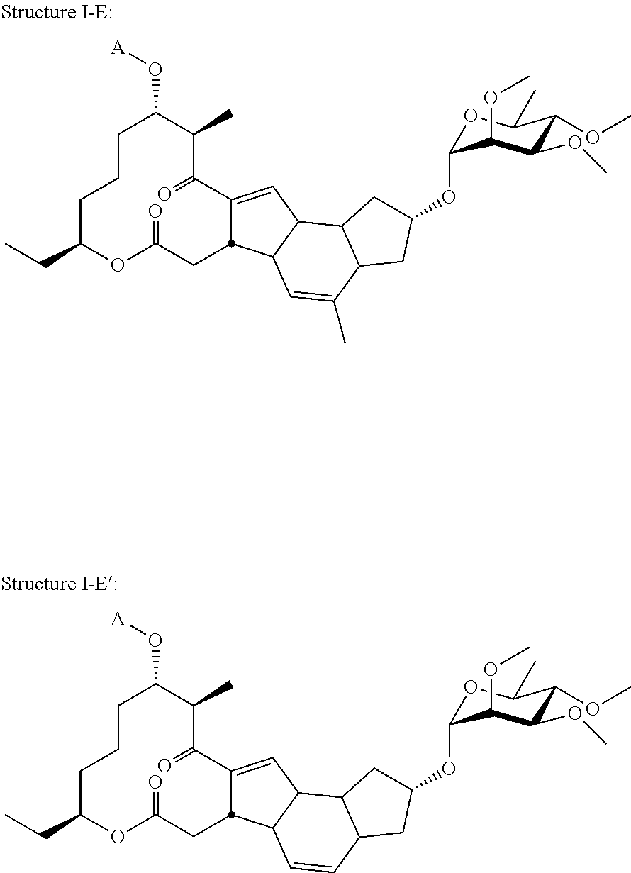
C1CCC(CC)OC(=O)CC2C(=CC3C2C=C(C)C2C3CC(OC3OC(C)C(OC)C(OC)C3OC)C2)C(=O)C(C)C1O[A].C1CCC(CC)OC(=O)CC2C(=CC3C2C=CC2C3CC(OC3OC(C)C(OC)C(OC)C3OC)C2)C(=O)C(C)C1O[A]
